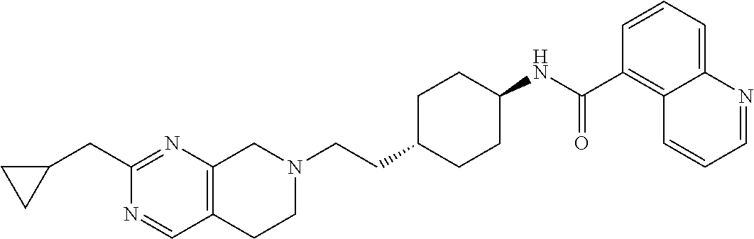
C12=C(CN(CCC3CCC(NC(C4=C5C(=CC=C4)N=CC=C5)=O)CC3)CC1)N=C(CC1CC1)N=C2
